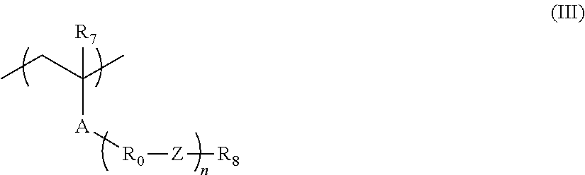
CCC(C)([A][R0][Z][R8])[R7]
